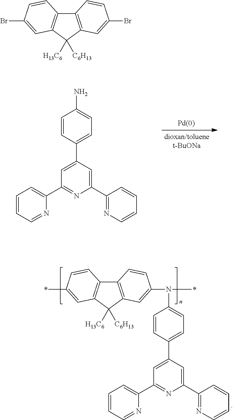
NC1=CC=C(C2=CC(C3=CC=CC=N3)=NC(C3=NC=CC=C3)=C2)C=C1.C1=C(C2=CC=C(N(*)C3=CC4=C(C5=C(C4([H13C6])[C6H13])C=C(*)C=C5)C=C3)C=C2)C=C(C2=NC=CC=C2)N=C1C1=CC=CC=N1.C12=C(C([H13C6])([C6H13])C3=C1C=CC(Br)=C3)C=C(Br)C=C2
